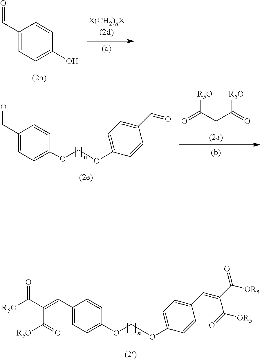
C1(C=C(C([R5O])=O)C([R5O])=O)=CC=C(OCOC2=CC=C(C=C(C([OR5])=O)C(=O)[OR5])C=C2)C=C1.C1(C=O)=CC=C(O)C=C1.C1(C=O)=CC=C(OCOC2=CC=C(C=O)C=C2)C=C1.O=C(CC(=O)[R5O])[R5O]
